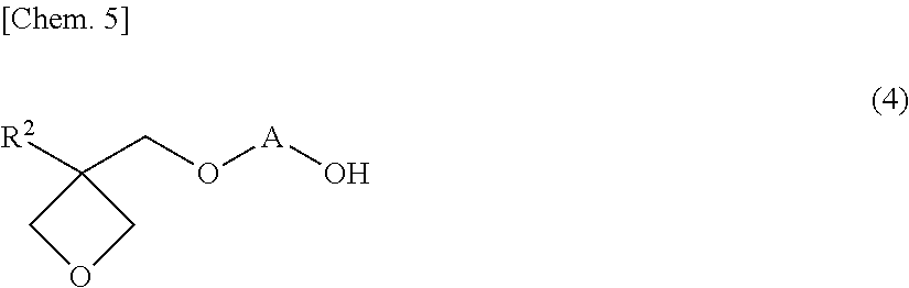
C1([R2])(CO[A]O)COC1
